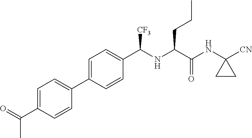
C1=C(C(=O)C)C=CC(C2=CC=C(C(NC(C(NC3([CN])CC3)=O)CCC)[CF3])C=C2)=C1
